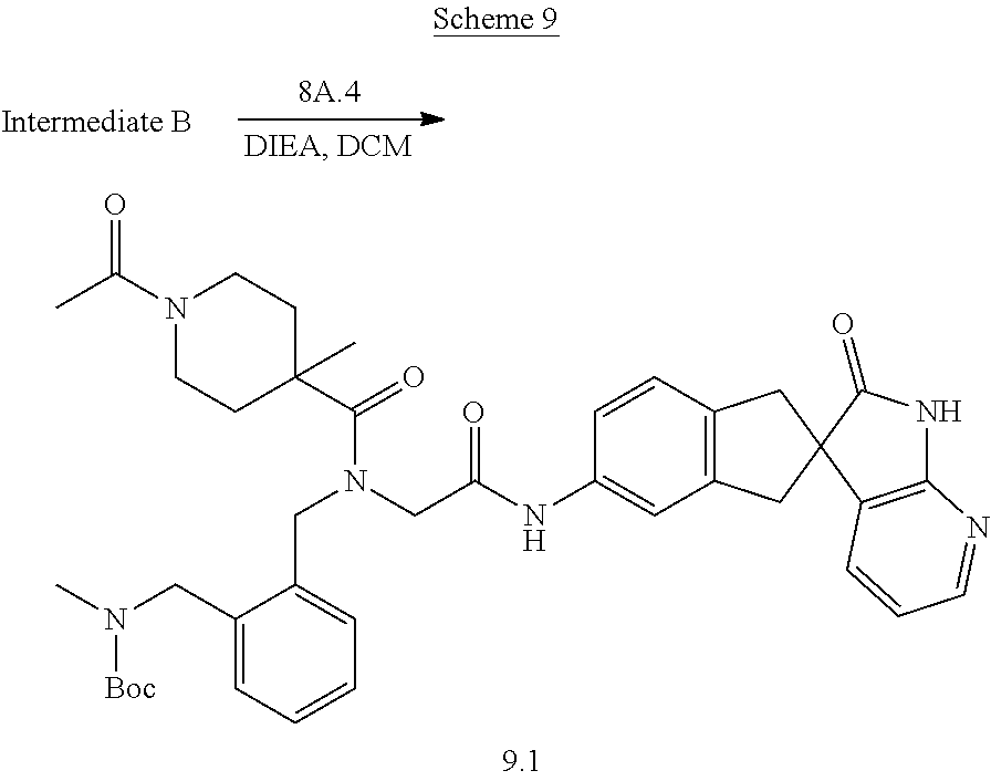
C1(CN(C)[Boc])=CC=CC=C1CN(CC(NC1=CC2=C(C=C1)CC1(C2)C(=O)NC2=C1C=CC=N2)=O)C(=O)C1(C)CCN(C(C)=O)CC1
